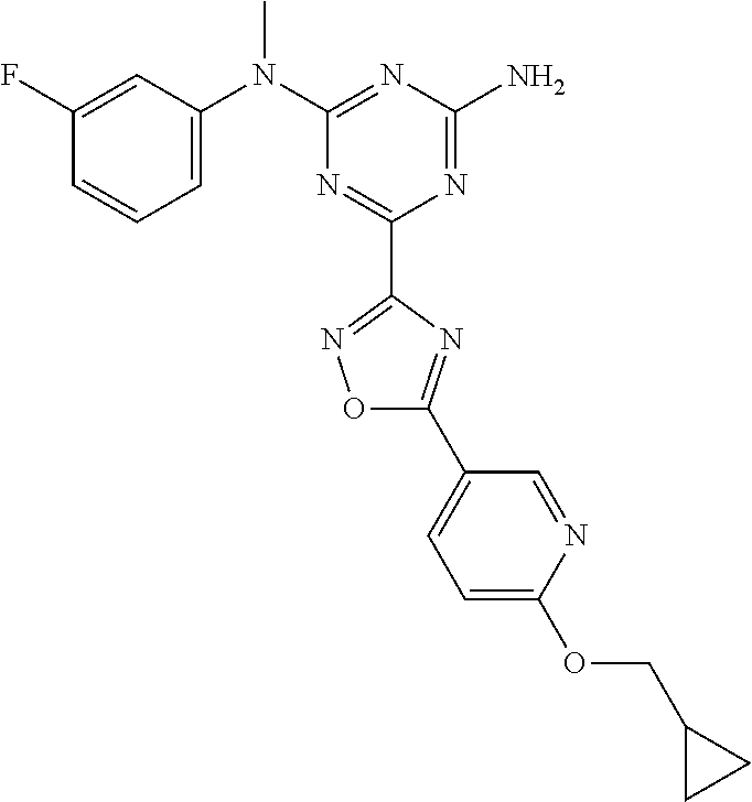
C1(F)=CC(N(C2=NC(N)=NC(C3=NOC(C4=CC=C(OCC5CC5)N=C4)=N3)=N2)C)=CC=C1
